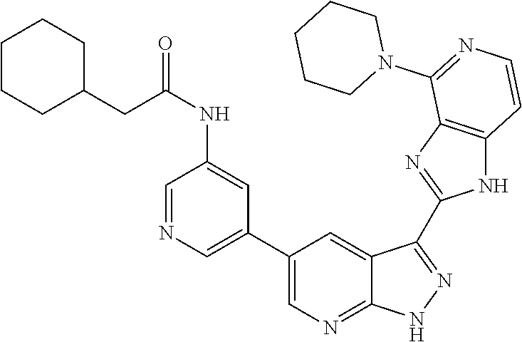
C1=NC=C(C2=CN=C3C(=C2)C(C2=NC4=C(N2)C=CN=C4N2CCCCC2)=N[N H]3)C=C1NC(=O)CC1CCCCC1
